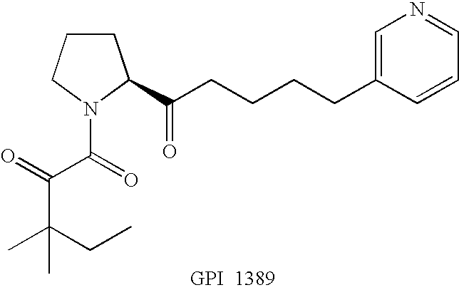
C(CCCCC1=CN=CC=C1)(C1CCCN1C(=O)C(C(C)(CC)C)=O)=O
